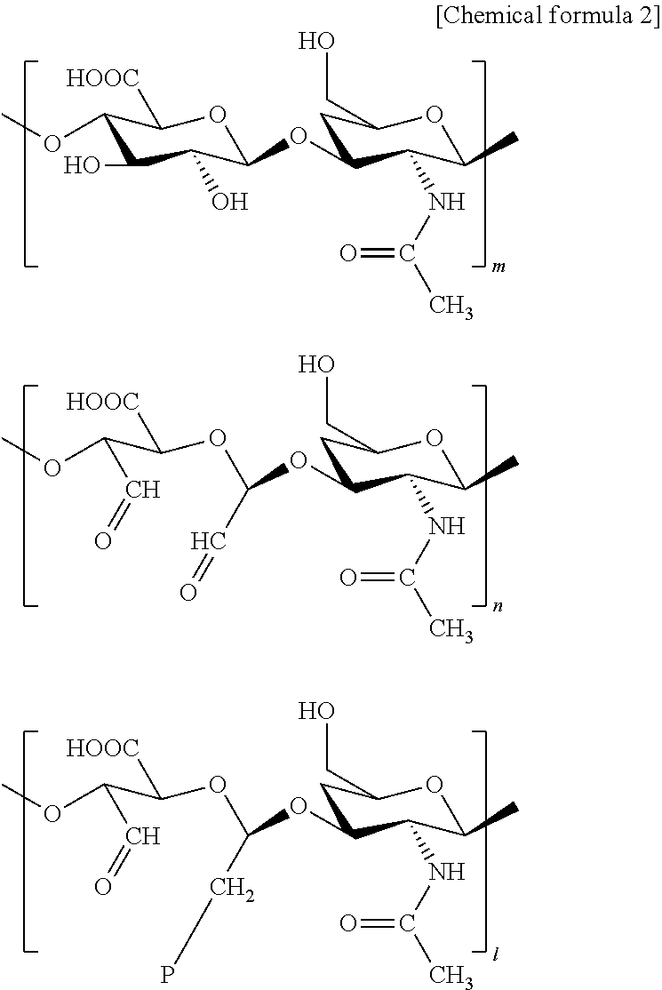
C1(OC)C(O)C(O)C(OC2CC(CO)OC(C)C2NC(C)=O)OC1[HOOC].C(C=O)(C(OC(OC1CC(CO)OC(C)C1NC(C)=O)C=O)[HOOC])OC.C(C=O)(C(OC(OC1CC(CO)OC(C)C1NC(C)=O)CP)[HOOC])OC
